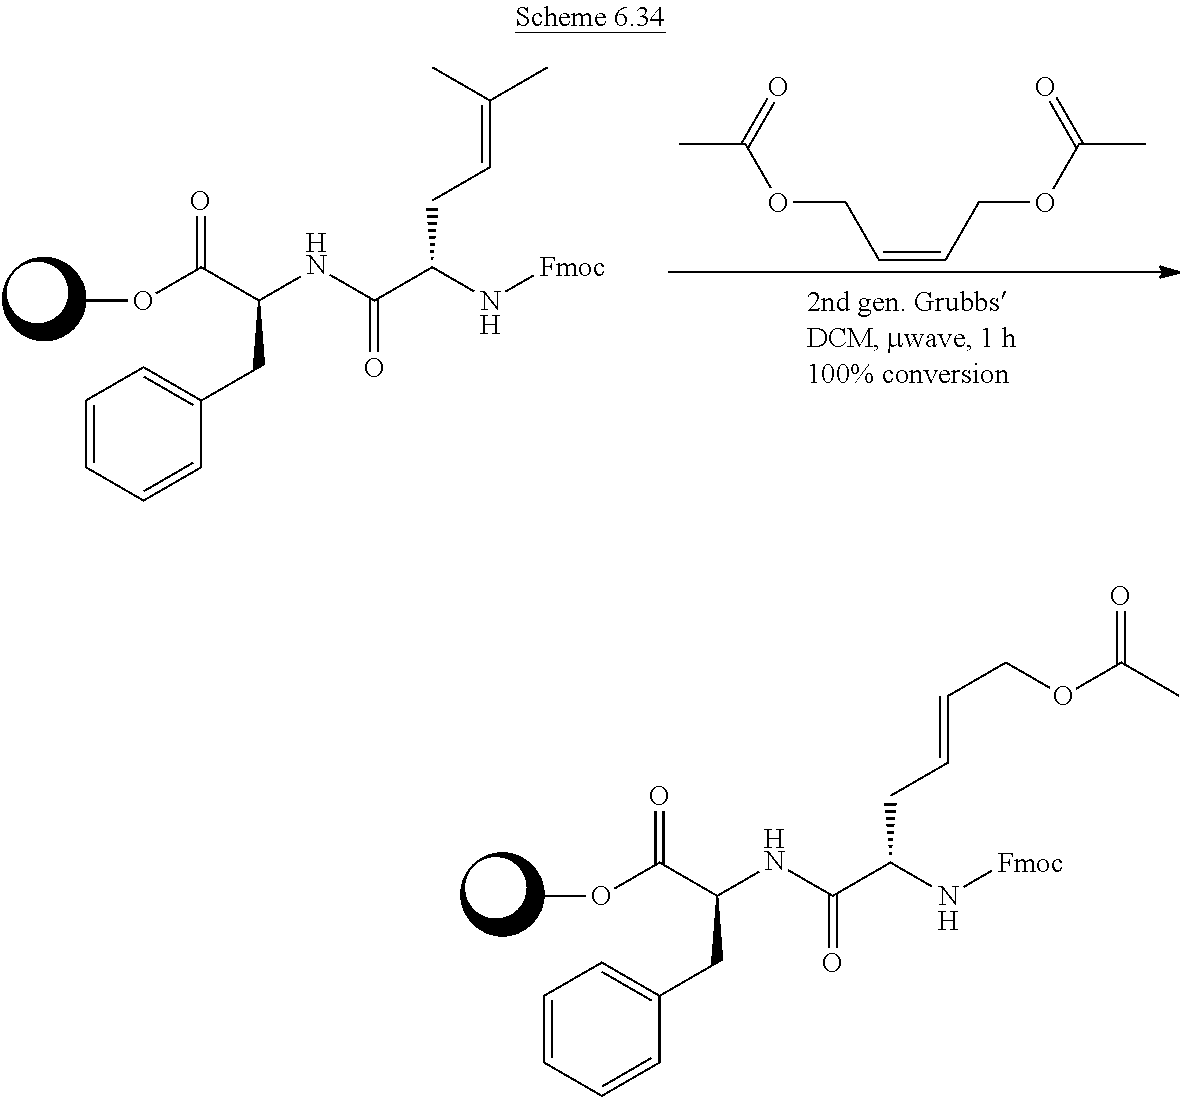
COC(C(CC1=CC=CC=C1)[H N]C(=O)C(N[Fmoc])CC=C(C)C)=O.CC(OCC=CCOC(C)=O)=O.COC(C(CC1=CC=CC=C1)[H N]C(=O)C(N[Fmoc])CC=CCOC(C)=O)=O
